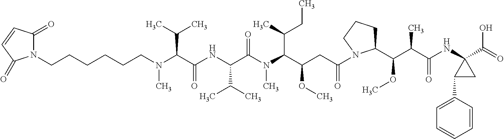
CN(CCCCCCN1C(=O)C=CC1=O)C(C(NC(C(N(C(C(CC(=O)N1C(C(OC)C(C)C(=O)NC2(C(=O)O)C(C3=CC=CC=C3)C2)CCC1)OC)C(C)CC)C)=O)C(C)C)=O)C(C)C
